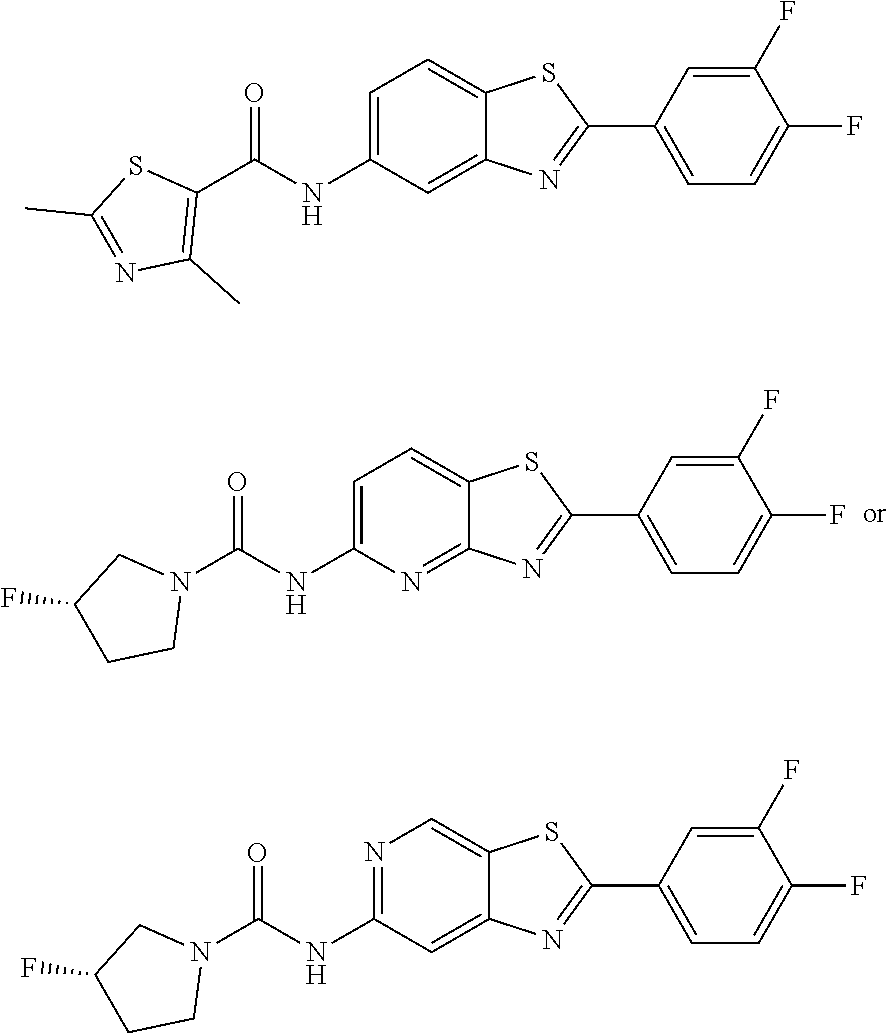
O=C(NC1=CC=C2C(=N1)N=C(C1=CC=C(F)C(F)=C1)S2)N1CC(F)CC1.O=C(NC1=CC=C2C(=C1)N=C(C1=CC=C(F)C(F)=C1)S2)C1=C(C)N=C(C)S1.O=C(NC1=NC=C2C(=C1)N=C(C1=CC=C(F)C(F)=C1)S2)N1CC(F)CC1
